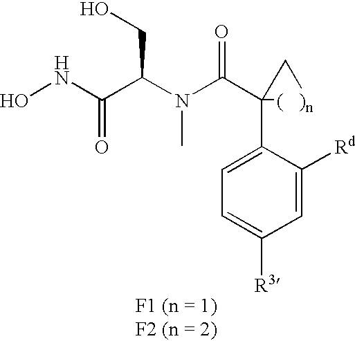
ONC(C(N(C(C1(C2=CC=C([R3])C=C2[Rd])[(   )n]C1)=O)C)CO)=O
